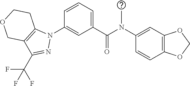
C1(N(C(C2=CC=CC(N3C4=C(C(C(F)(F)F)=N3)COCC4)=C2)=O)C)=CC2=C(C=C1)OCO2
